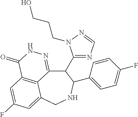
C12=C3C=C(F)C=C1CNC(C1=CC=C(F)C=C1)C(C1=NC=NN1CCCO)C2=NNC3=O
